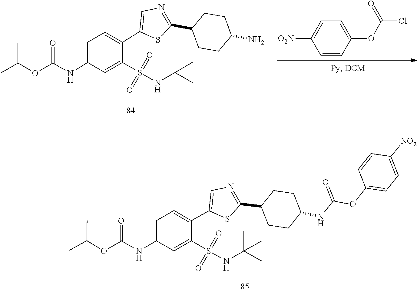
CC(C)OC(NC1=CC=C(C2=CN=C(C3CCC(N)CC3)S2)C(S(=O)(=O)NC(C)(C)C)=C1)=O.O=C(Cl)OC1=CC=C([O2N])C=C1.CC(C)OC(NC1=CC=C(C2=CN=C(C3CCC(NC(OC4=CC=C([NO2])C=C4)=O)CC3)S2)C(S(=O)(=O)NC(C)(C)C)=C1)=O
